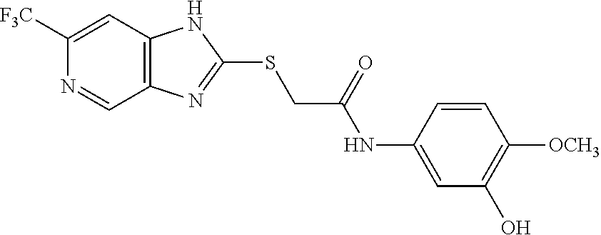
C1([F3C])=CC2=C(C=N1)N=C(SCC(NC1=CC(O)=C([OCH3])C=C1)=O)N2
